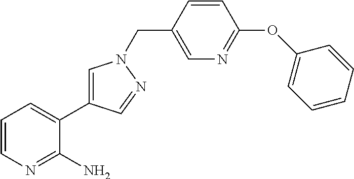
C1=CN=C(N)C(C2=CN(CC3=CN=C(OC4=CC=CC=C4)C=C3)N=C2)=C1
